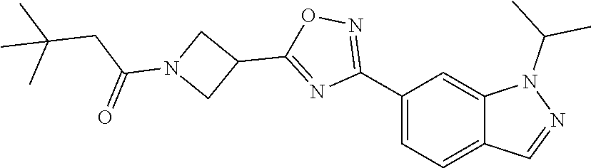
C1(C2=NOC(C3CN(C(=O)CC(C)(C)C)C3)=N2)=CC=C2C(=C1)N(C(C)C)N=C2
